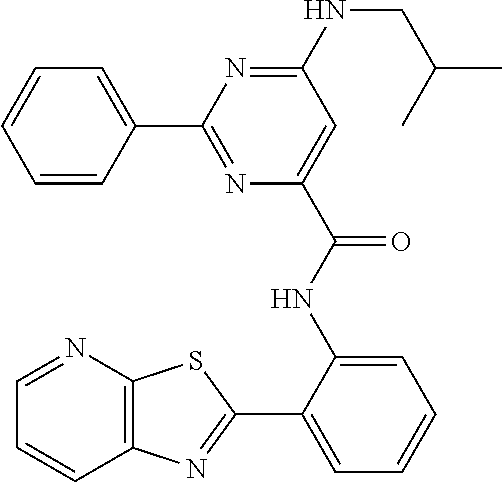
N(C1=NC(C2=CC=CC=C2)=NC(C(NC2=CC=CC=C2C2=NC3=C(N=CC=C3)S2)=O)=C1)CC(C)C
